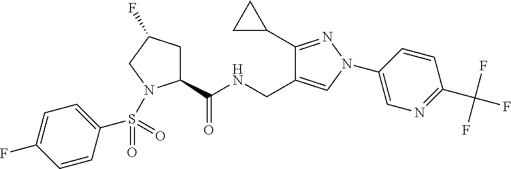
C1C(F)CN(S(=O)(=O)C2=CC=C(F)C=C2)C1C(NCC1=CN(C2=CN=C(C(F)(F)F)C=C2)N=C1C1CC1)=O
